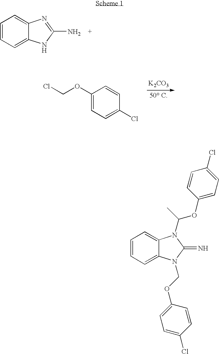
C1=CC=C2C(=C1)N=C(N)N2.[K2CO3].ClCOC1=CC=C(Cl)C=C1.C1=CC=C2C(=C1)N(C(OC1=CC=C(Cl)C=C1)C)C(=N)N2COC1=CC=C(Cl)C=C1
